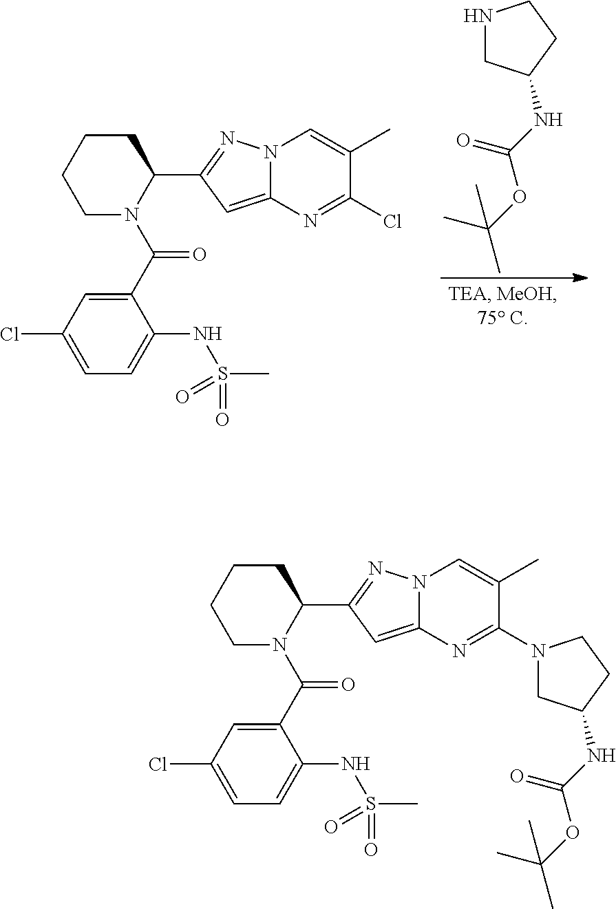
N1CC(NC(OC(C)(C)C)=O)CC1.C1CCCN(C(C2=CC(Cl)=CC=C2NS(C)(=O)=O)=O)C1C1=NN2C(=C1)N=C(Cl)C(C)=C2.C1CCCN(C(C2=CC(Cl)=CC=C2NS(C)(=O)=O)=O)C1C1=NN2C(=C1)N=C(N1CC(NC(OC(C)(C)C)=O)CC1)C(C)=C2
